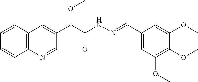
C(C(NN=CC1=CC(OC)=C(OC)C(OC)=C1)=O)(OC)C1=CC2=C(N=C1)C=CC=C2
